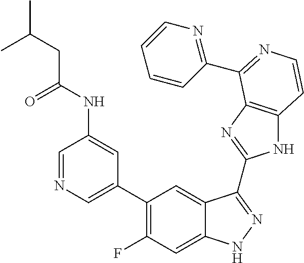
C1=C(C2=C(F)C=C3C(=C2)C(C2=NC4=C(N2)C=CN=C4C2=NC=CC=C2)=NN3)C=C(NC(=O)CC(C)C)C=N1
